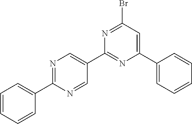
C1=CC=CC(C2=NC=C(C3=NC(C4=CC=CC=C4)=CC(Br)=N3)C=N2)=C1
